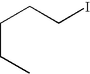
C(I)CCCC
